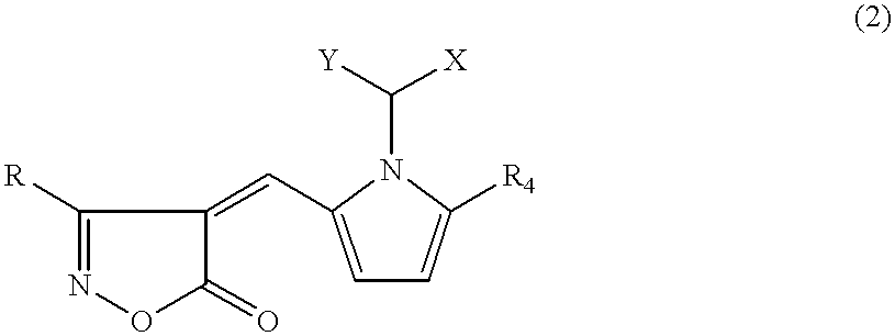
C1(=O)C(=CC2=CC=C([R4])N2C([Y])[X])C([R])=NO1
